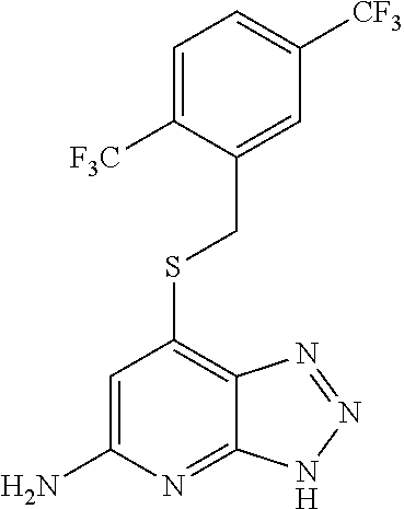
C1=C(N)N=C2C(=C1SCC1=CC([CF3])=CC=C1[F3C])N=NN2
